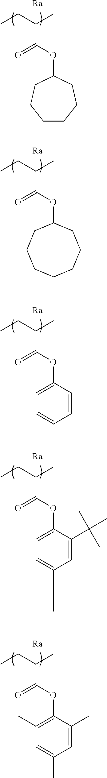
C([Ra])(C(=O)OC1CCCCCC1)(C)CC.C([Ra])(C(=O)OC1CCCCCCC1)(C)CC.C([Ra])(C(=O)OC1=CC=CC=C1)(C)CC.C([Ra])(C(=O)OC1=CC=C(C(C)(C)C)C=C1C(C)(C)C)(C)CC.C([Ra])(C(=O)OC1=C(C)C=C(C)C=C1C)(C)CC
